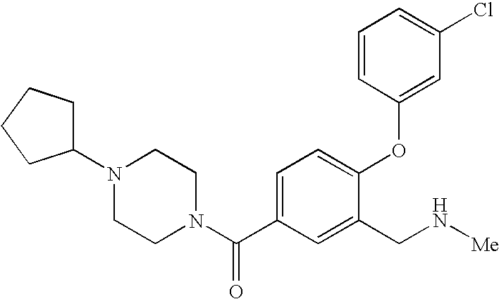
C1=C(C(N2CCN(C3CCCC3)CC2)=O)C=C(CN[Me])C(OC2=CC(Cl)=CC=C2)=C1
